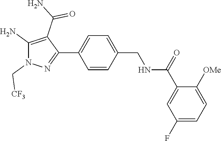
C1=CC(C2=NN(C[CF3])C(N)=C2C(N)=O)=CC=C1CNC(C1=CC(F)=CC=C1[OMe])=O
